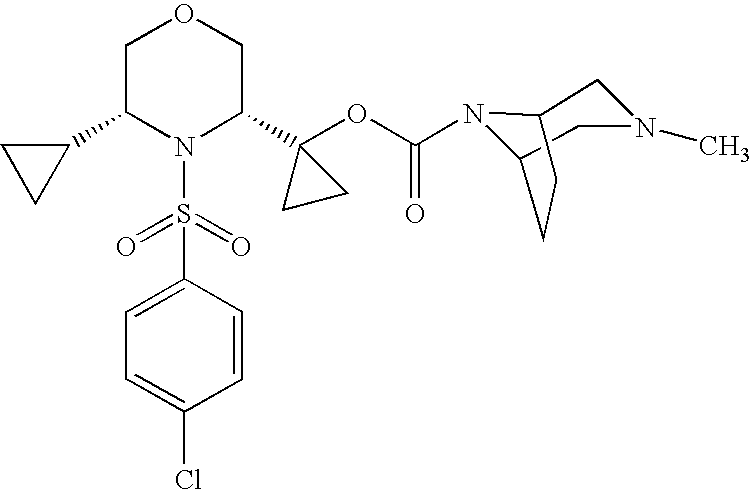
C1(C2N(S(=O)(=O)C3=CC=C(Cl)C=C3)C(C3(OC(=O)N4C5CN(C)CC4CC5)CC3)COC2)CC1
